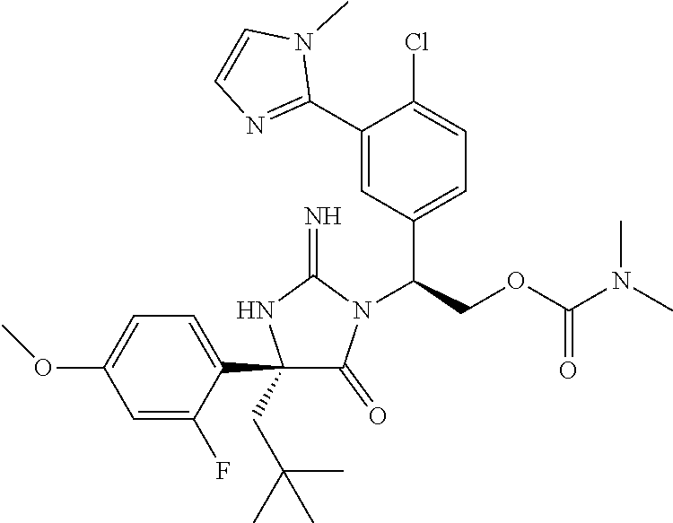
C1(C2=CC=C(OC)C=C2F)(CC(C)(C)C)C(=O)N(C(COC(N(C)C)=O)C2=CC=C(Cl)C(C3=NC=CN3C)=C2)C(=N)N1
